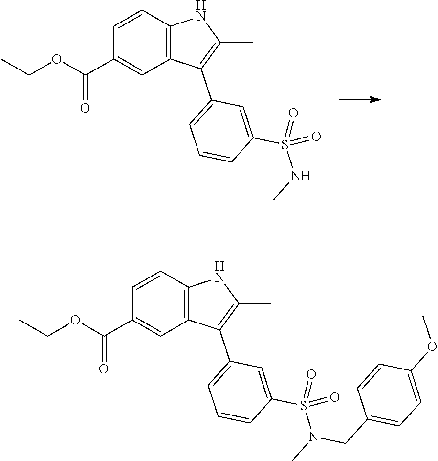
C1=CC2=C(C=C1C(OCC)=O)C(C1=CC=CC(S(N(C)CC3=CC=C(OC)C=C3)(=O)=O)=C1)=C(C)N2.C1=CC2=C(C=C1C(OCC)=O)C(C1=CC=CC(S(NC)(=O)=O)=C1)=C(C)N2
